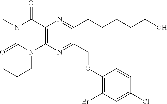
C12=C(N=C(COC3=C(Br)C=C(Cl)C=C3)C(CCCCCO)=N1)N(CC(C)C)C(=O)N(C)C2=O
